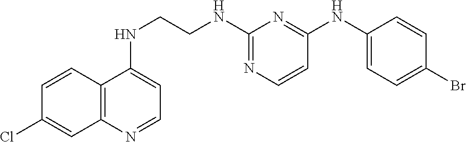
C1=CC2=C(C=C1Cl)N=CC=C2NCCNC1=NC=CC(NC2=CC=C(Br)C=C2)=N1
